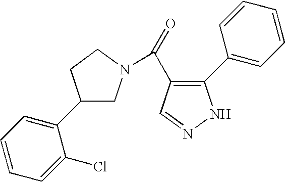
C1(C2=CC=CC=C2Cl)CN(C(=O)C2=C(C3=CC=CC=C3)NN=C2)CC1
